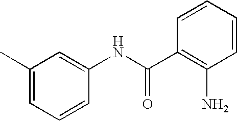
C1(C)=CC=CC(NC(C2=C(N)C=CC=C2)=O)=C1
